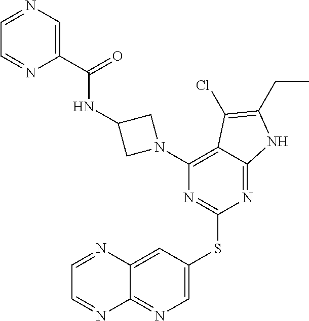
C1=C(SC2=NC(N3CC(NC(C4=CN=CC=N4)=O)C3)=C3C(=N2)NC(CC)=C3Cl)C=C2C(=N1)N=CC=N2
